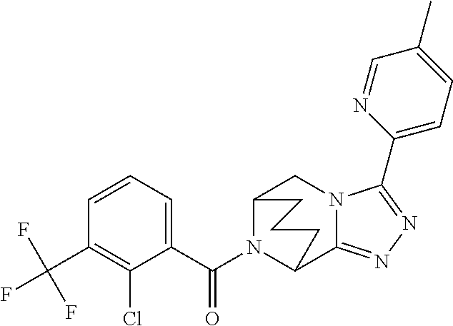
C12N(C(C3=CC=CC(C(F)(F)F)=C3Cl)=O)C(C3=NN=C(C4=CC=C(C)C=N4)N3C1)CCC2
